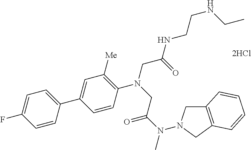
C1=C(C2=CC=C(F)C=C2)C=CC(N(CC(N(C)N2CC3=C(C2)C=CC=C3)=O)CC(NCCNCC)=O)=C1[Me]
